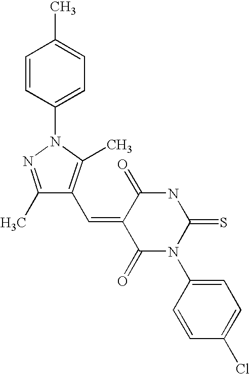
C1=CC(N2N=C(C)C(C=C3C(=O)N(C4=CC=C(Cl)C=C4)C(=S)NC3=O)=C2C)=CC=C1C
